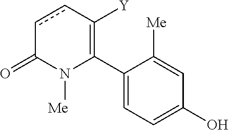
C1(C2=C([Y])ccC(=O)N2[Me])=CC=C(O)C=C1[Me]
